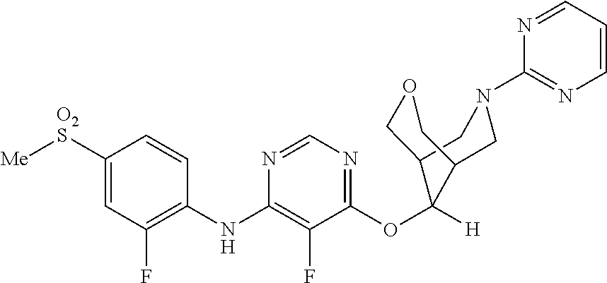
C1=CC(NC2=C(F)C(OC3([H])C4COCC3CN(C3=NC=CC=N3)C4)=NC=N2)=C(F)C=C1[O2S][Me]
